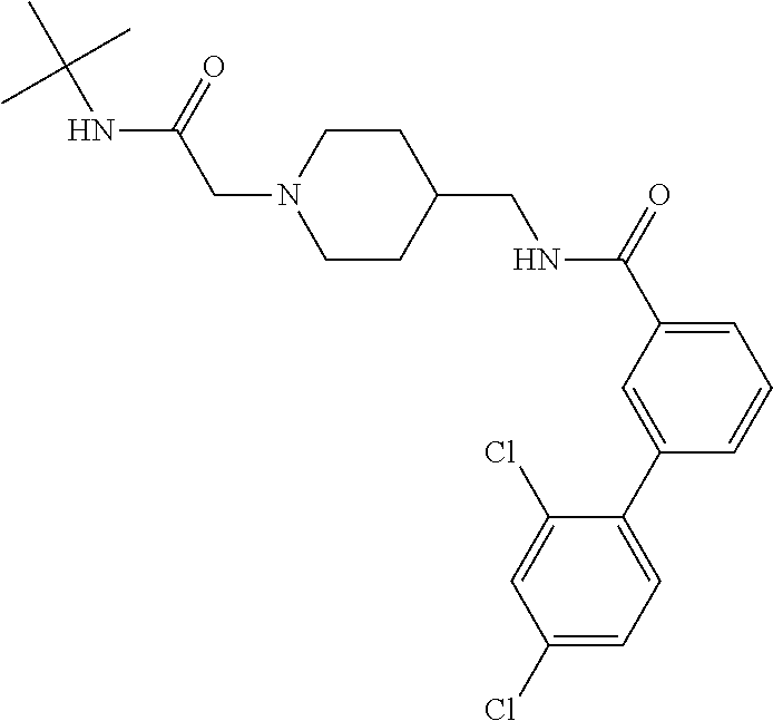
C(N1CCC(CNC(C2=CC=CC(C3=CC=C(Cl)C=C3Cl)=C2)=O)CC1)C(NC(C)(C)C)=O
